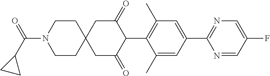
C1(C)=CC(C2=NC=C(F)C=N2)=CC(C)=C1C1C(=O)CC2(CC1=O)CCN(C(C1CC1)=O)CC2
